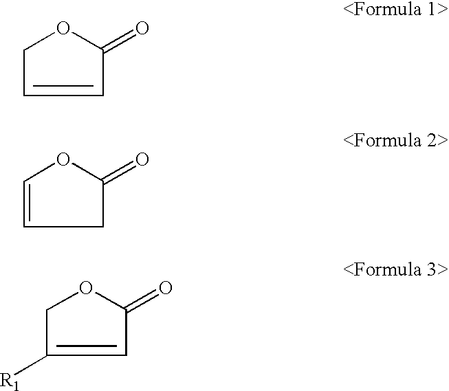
C1OC(=O)C=C1.C1=CCC(=O)O1.C1OC(=O)C=C1[R1]
